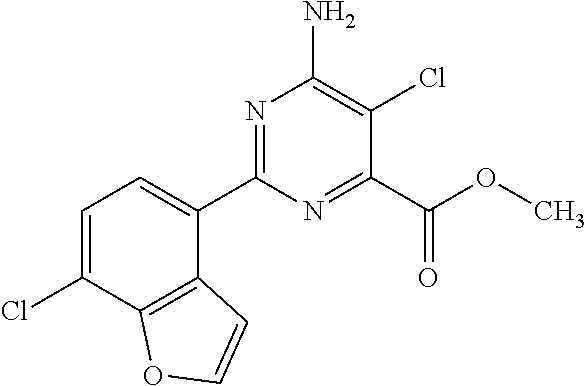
N1=C(C2=CC=C(Cl)C3=C2C=CO3)N=C(C(OC)=O)C(Cl)=C1N
